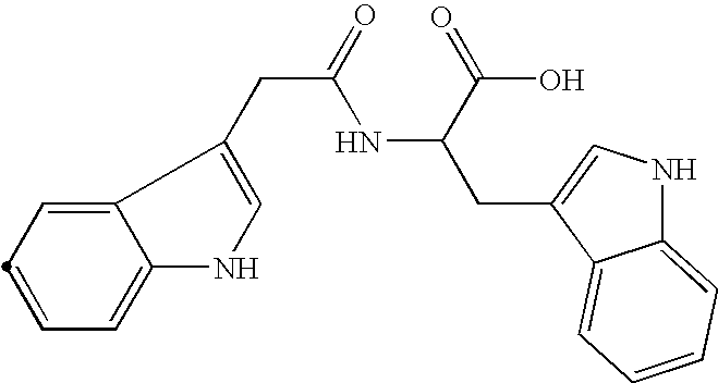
C12=CC=CC=C1NC=C2CC(NC(C(=O)O)CC1=CNC2=CC=CC=C12)=O
